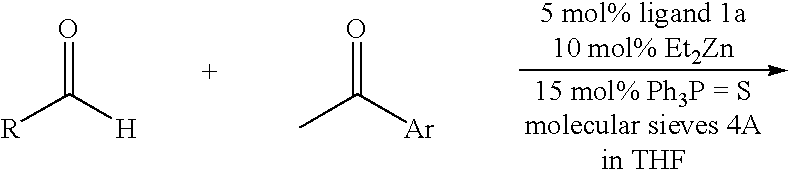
O=C([H])[R].O=C([Ar])C
